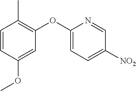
C1=CC(OC)=CC(OC2=CC=C([NO2])C=N2)=C1C
